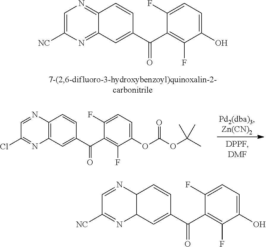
C1=C([NC])N=C2C(=N1)C=CC(C(C1=C(F)C(O)=CC=C1F)=O)=C2.C12=C(C=C(C(C3=C(F)C(OC(OC(C)(C)C)=O)=CC=C3F)=O)C=C1)N=C(Cl)C=N2.C1=NC2C(N=C1[NC])C=C(C(C1=C(F)C(O)=CC=C1F)=O)C=C2
